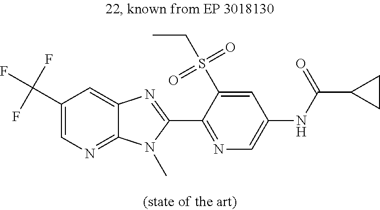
C1(C(F)(F)F)=CN=C2C(=C1)N=C(C1=NC=C(NC(C3CC3)=O)C=C1S(CC)(=O)=O)N2C
